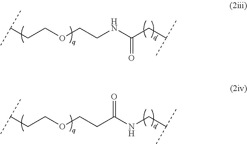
C(CCOCCNC(CC(C)C)=O)(C)C.C(CCOCCC(NCC(C)C)=O)(C)C
